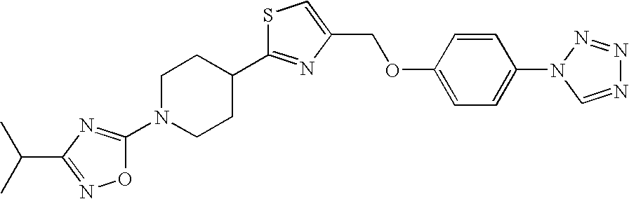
S1C(C2CCN(C3=NC(C(C)C)=NO3)CC2)=NC(COC2=CC=C(N3C=NN=N3)C=C2)=C1
